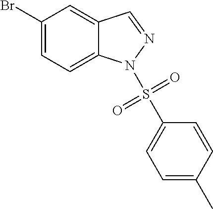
C1(Br)=CC=C2C(=C1)C=NN2S(C1=CC=C(C)C=C1)(=O)=O
